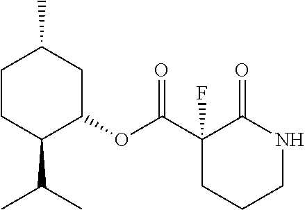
C1CC(C(C)C)C(OC(C2(F)C(=O)NCCC2)=O)CC1C
